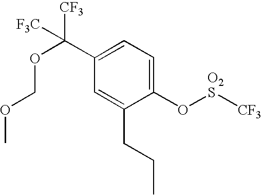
C1(O[O2S][CF3])=CC=C(C(OCOC)([CF3])[F3C])C=C1CCC
